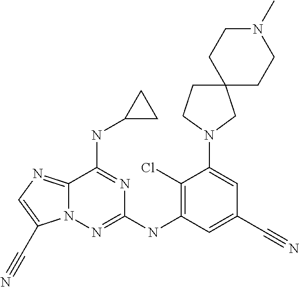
C1(Cl)=C(NC2=NN3C(=NC=C3C#N)C(NC3CC3)=N2)C=C(C#N)C=C1N1CC2(CC1)CCN(C)CC2
